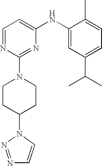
C1=NC(N2CCC(N3N=NC=C3)CC2)=NC(NC2=CC(C(C)C)=CC=C2C)=C1
